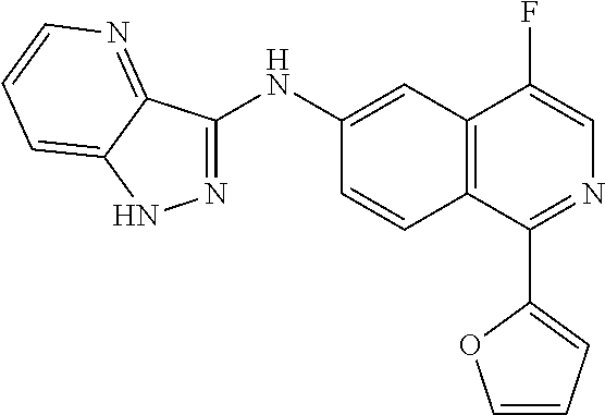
N1=C(NC2=CC3=C(C=C2)C(C2=CC=CO2)=NC=C3F)C2=NC=CC=C2N1
